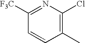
C1([F3C])=NC(Cl)=C(C)C=C1
